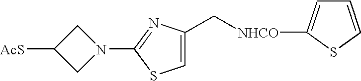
[AcS]C1CN(C2=NC(C[NHCO]C3=CC=CS3)=CS2)C1
